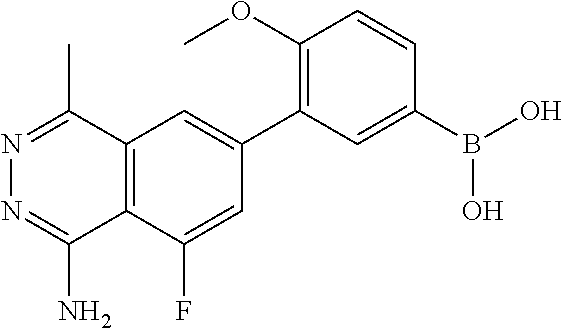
C12=C(C(F)=CC(C3=C(OC)C=CC(B(O)O)=C3)=C1)C(N)=NN=C2C
